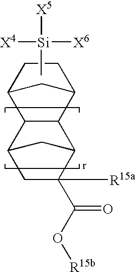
C12C3C(C(CC1)C2)C1C(C(O[R15b])=O)([R15a])CC3C1.C[Si]([X6])([X4])[X5]
